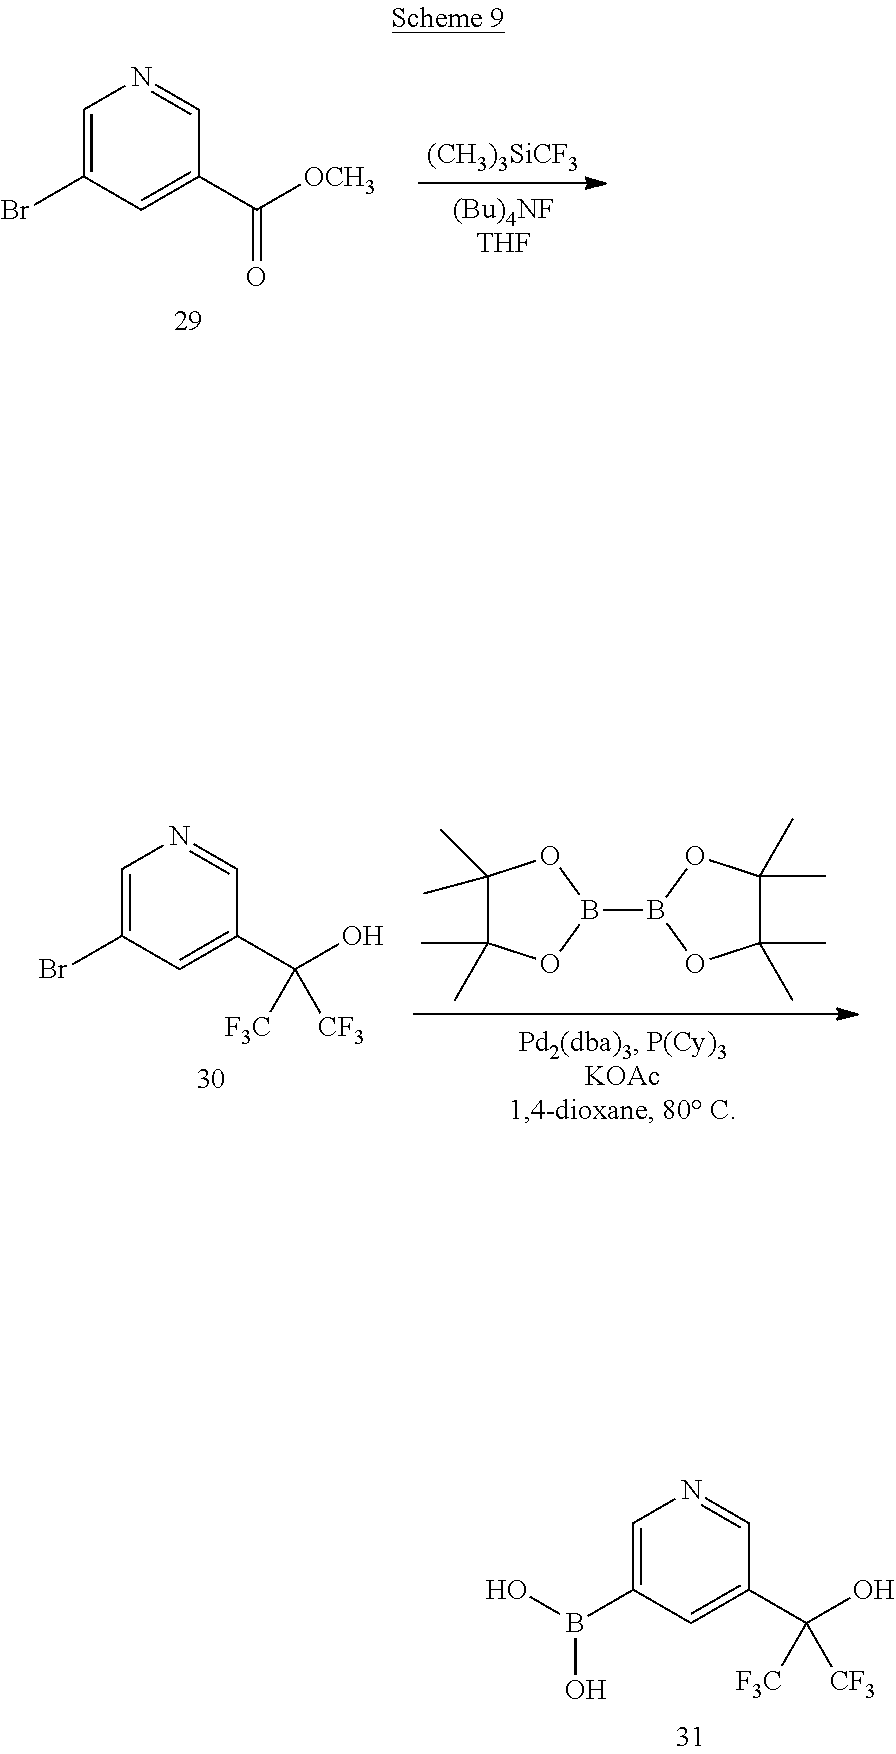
C1=C(Br)C=C(C([OCH3])=O)C=N1.[(Bu)4NFTHF].[(CH3)3SiCF3].C1=C(Br)C=C(C(O)([F3C])[CF3])C=N1.C1(C)(C)C(C)(C)OB(B2OC(C)(C)C(C)(C)O2)O1.C1=C(B(O)O)C=C(C(O)([F3C])[CF3])C=N1
